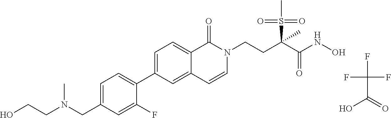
C1=C(CN(CCO)C)C=C(F)C(C2=CC=C3C(=C2)C=CN(CCC(C(NO)=O)(S(C)(=O)=O)C)C3=O)=C1.FC(C(O)=O)(F)F
